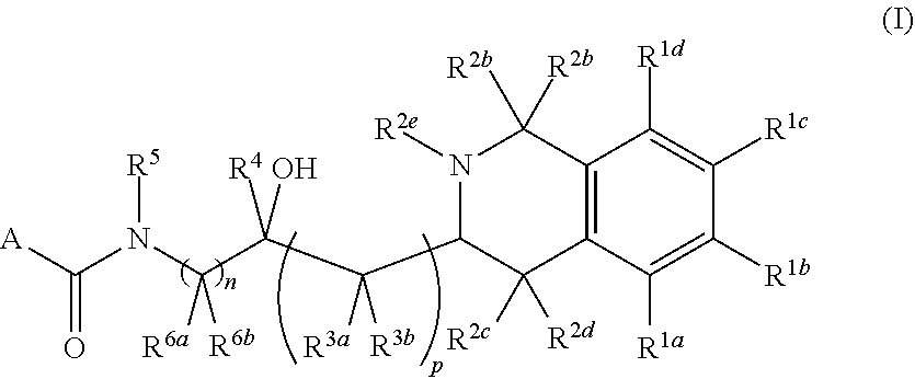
[A]C(N(C(C(C(C1C([R2c])([R2d])C2=C(C([R2b])([R2b])N1[R2e])C([R1d])=C([R1c])C([R1b])=C2[R1a])([R3a])[R3b])([R4])O)([R6a])[R6b])[R5])=O
